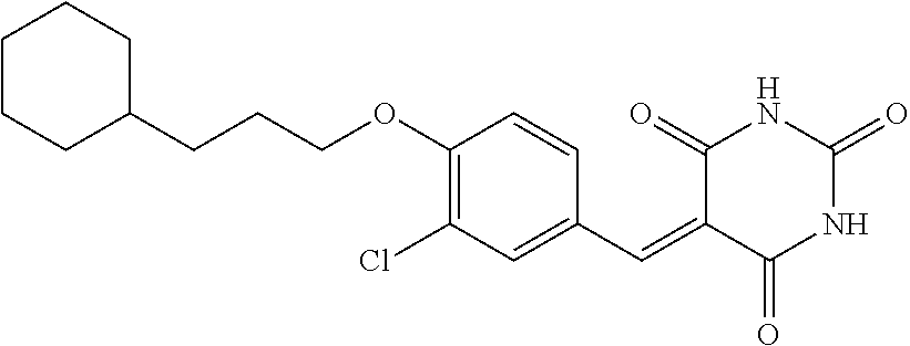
C1(CCCOC2=C(Cl)C=C(C=C3C(=O)NC(=O)NC3=O)C=C2)CCCCC1
